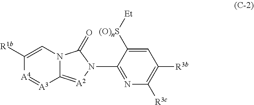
C1([R1b])=CN2C(=[A2]N(C3=NC([R3c])=C([R3b])C=C3[(O)nS][Et])C2=O)[A3]=[A4]1
